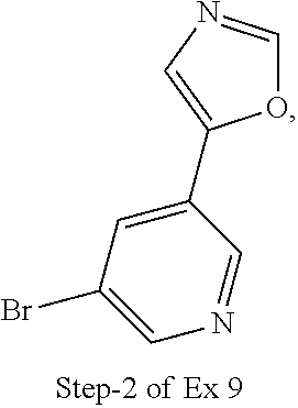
C1(C2=CN=CO2)=CC(Br)=CN=C1
